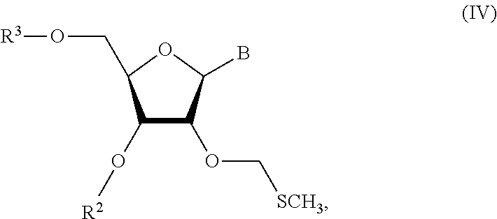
C1(O[R2])C(OC[SCH3])C(B)OC1CO[R3]
